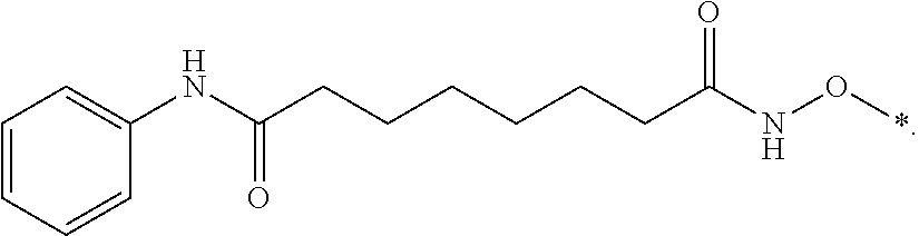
C1=CC=CC(NC(CCCCCCC(NO*)=O)=O)=C1
